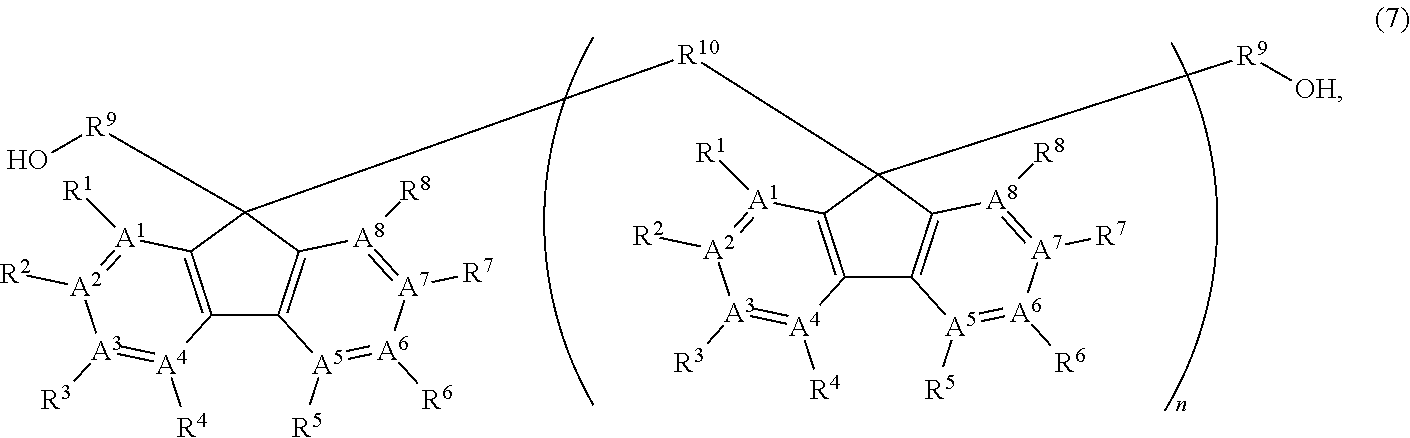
C12=C(C([R9]O)([R10]C3([R9][OH])C4=C(C5=C3[A1]([R1])=[A2]([R2])[A3]([R3])=[A4]5[R4])[A5]([R5])=[A6]([R6])[A7]([R7])=[A8]4[R8])C3=C1[A5]([R5])=[A6]([R6])[A7]([R7])=[A8]3[R8])[A1]([R1])=[A2]([R2])[A3]([R3])=[A4]2[R4]
